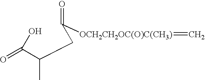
OC(C(CC(=O)[OCH2CH2OC(O)C(CH3)]=C)C)=O
